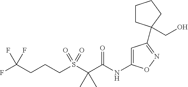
S(C(C(NC1=CC(C2(CO)CCCC2)=NO1)=O)(C)C)(=O)(=O)CCCC(F)(F)F
